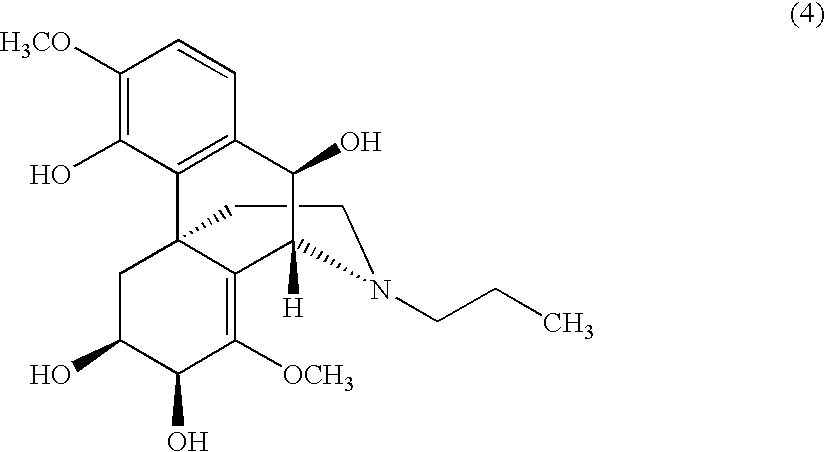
C1C23C4=C(C=CC([H3CO])=C4O)C(O)C([H])(C2=C([OCH3])C(O)C(O)C3)N(CCC)C1
